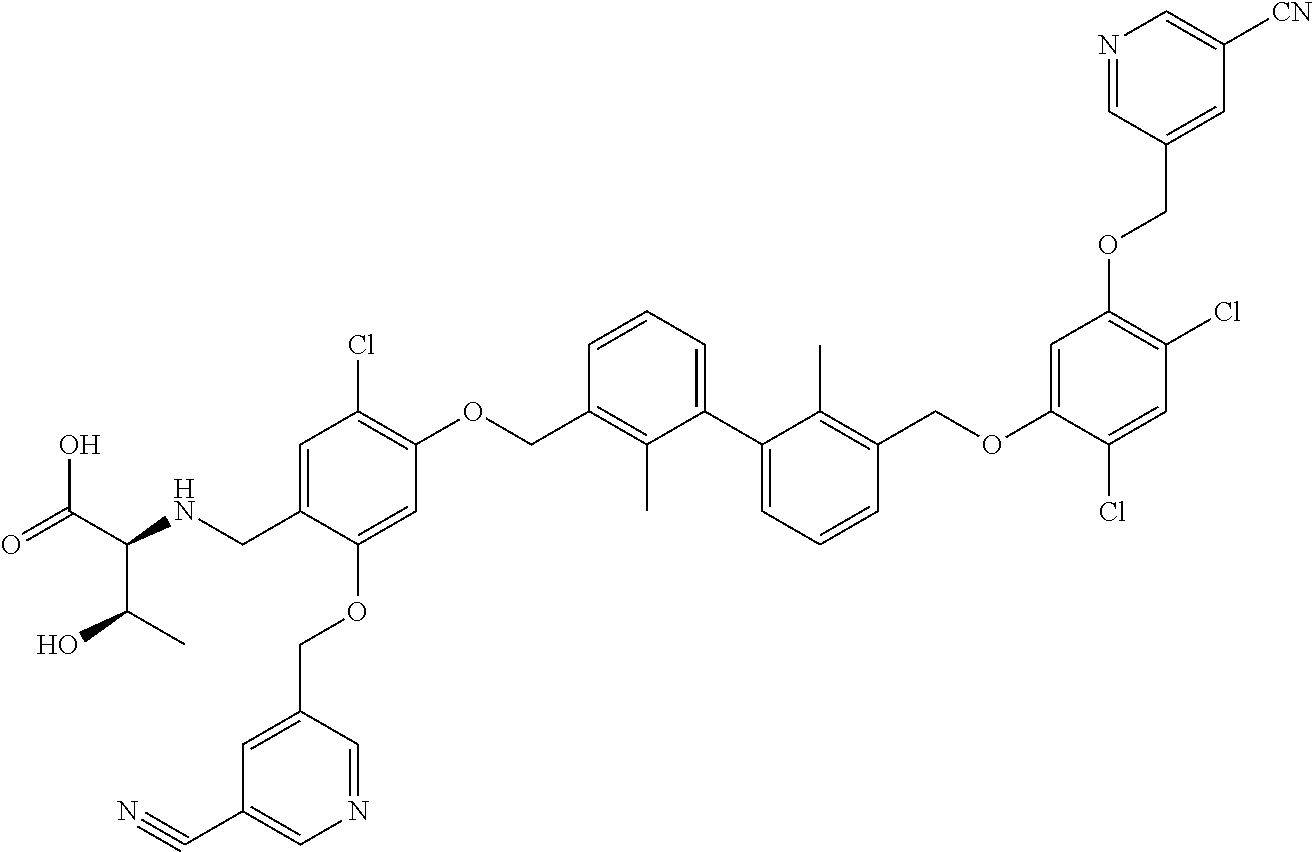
C1=C(CNC(C(C)O)C(O)=O)C(OCC2=CC(C#N)=CN=C2)=CC(OCC2=C(C)C(C3=CC=CC(COC4=CC(OCC5=CC([CN])=CN=C5)=C(Cl)C=C4Cl)=C3C)=CC=C2)=C1Cl
